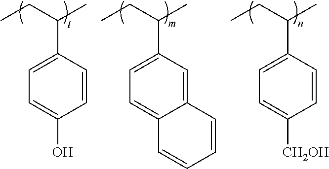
C1=CC(C(CC)C)=CC=C1O.C12=CC(C(CC)C)=CC=C1C=CC=C2.C1=CC(C(CC)C)=CC=C1[CH2OH]
